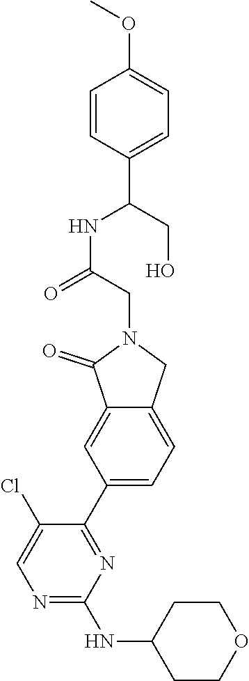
C1CC(NC2=NC=C(Cl)C(C3=CC=C4C(=C3)C(=O)N(CC(NC(C3=CC=C(OC)C=C3)CO)=O)C4)=N2)CCO1
